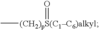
C[(CH2)pS(C1C6)alkyl]=O
